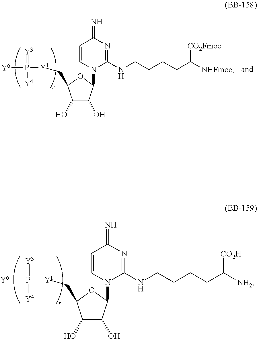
C1(O)C(O)C(N2C(NCCCCC([NH2])[CO2H])=NC(=N)C=C2)OC1C[Y1]P(=[Y3])([Y4])[Y6].C1(O)C(O)C(N2C(NCCCCC([NHFmoc])[CO2Fmoc])=NC(=N)C=C2)OC1C[Y1]P(=[Y3])([Y4])[Y6]
